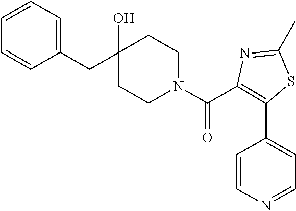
C1(CC2(O)CCN(C(=O)C3=C(C4=CC=NC=C4)SC(C)=N3)CC2)=CC=CC=C1
